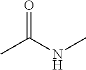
O=C(NC)C
